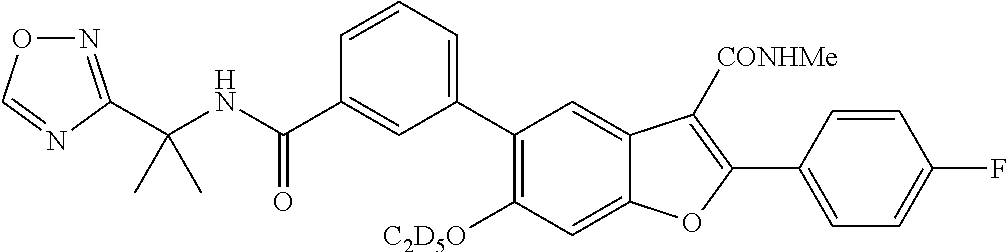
C(NC(C1=CC(C2=C([C2D5O])C=C3C(=C2)C([CONHMe])=C(C2=CC=C(F)C=C2)O3)=CC=C1)=O)(C)(C)C1=NOC=N1
